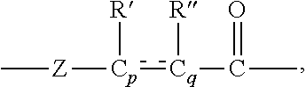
C[Z][Cp]([R]):[Cq]([R])C(C)=O
